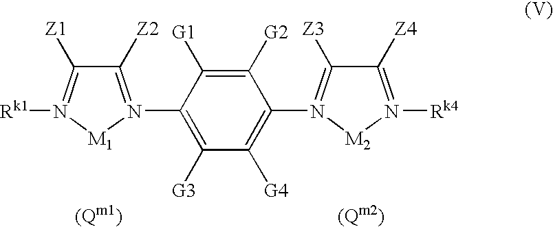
[Rk1]N1=C([Z1])C([Z2])=N(C2=C([G3])C([G4])=C(N3=C([Z3])C([Z4])=N([Rk4])[M2]3)C([G2])=C2[G1])[M1]1
